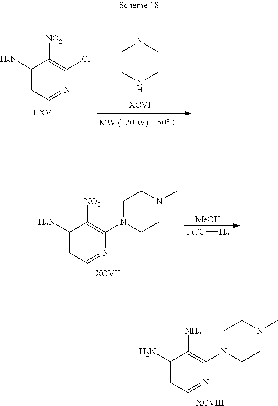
C1CNCCN1C.C1(N)=CC=NC(Cl)=C1[NO2].[MeOH].[Pd/C][H2].C1(N)=CC=NC(N2CCN(C)CC2)=C1[NO2].[XCVII].C1(N)=CC=NC(N2CCN(C)CC2)=C1N.[XCVIII]
